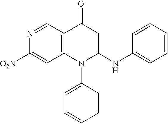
N1=CC2=C(C=C1[O2N])N(C1=CC=CC=C1)C(NC1=CC=CC=C1)=CC2=O
